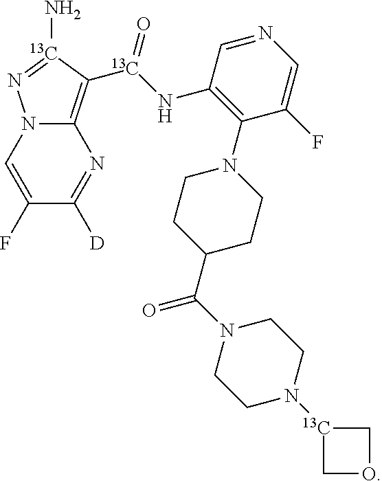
N12C(=C([13C](NC3=C(N4CCC(C(N5CCN([13C]6COC6)CC5)=O)CC4)C(F)=CN=C3)=O)[13C](N)=N1)N=C([D])C(F)=C2
